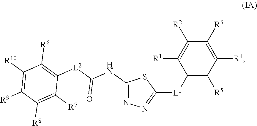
C1([L1]C2=NN=C(NC(=O)[L2]C3=C([R6])C([R10])=C([R9])C([R8])=C3[R7])S2)=C([R5])C([R4])=C([R3])C([R2])=C1[R1]
